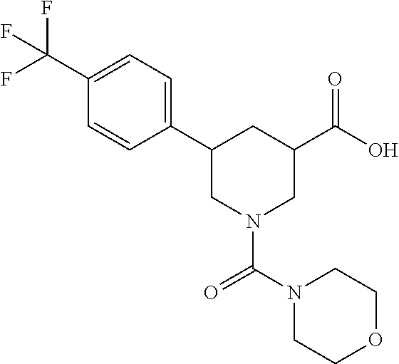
C1(C(F)(F)F)=CC=C(C2CN(C(N3CCOCC3)=O)CC(C(O)=O)C2)C=C1
